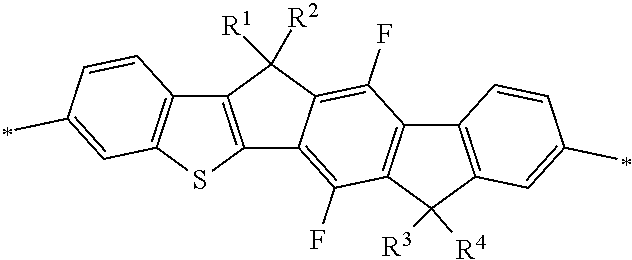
C12=C(C([R3])([R4])C3=C1C(F)=C1C(=C3F)C3=C(C1([R2])[R1])C1=C(S3)C=C(C)C=C1)C=C(C)C=C2
